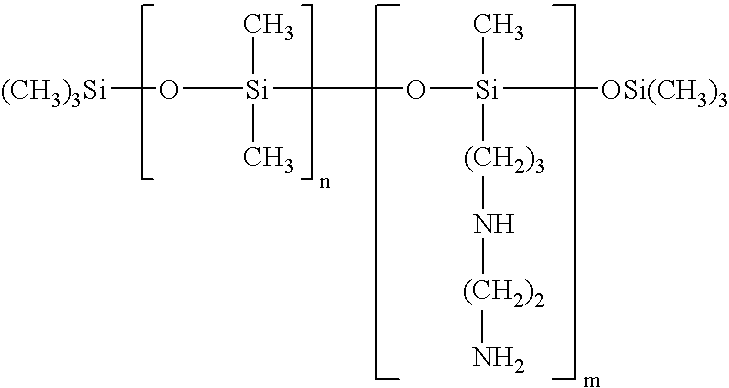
[(CH3)3Si]O[Si](C)(C)O[Si]([OSi(CH3)3])(C)[(CH2)3]N[(CH2)2]N
